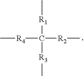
C[R1]C([R3]C)([R4]C)[R2]C
